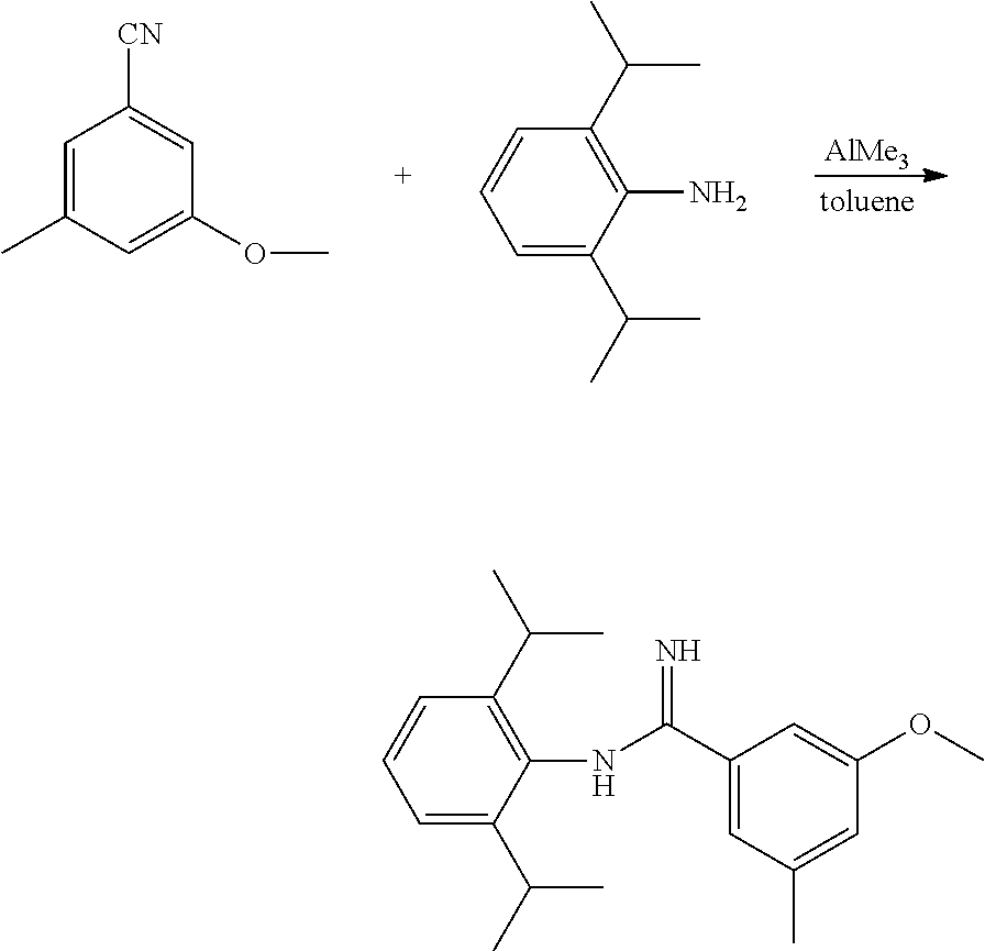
[AlMe3].C1=C(C)C=C(OC)C=C1[CN].C1=C(C(C)C)C(N)=C(C(C)C)C=C1.C1=C(C(C)C)C(NC(C2=CC(C)=CC(OC)=C2)=N)=C(C(C)C)C=C1
